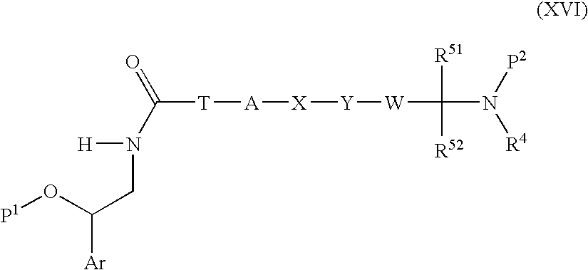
[P1]OC([Ar])CN([H])C([T][A][X][Y][W]C([R51])([R52])N([P2])[R4])=O
